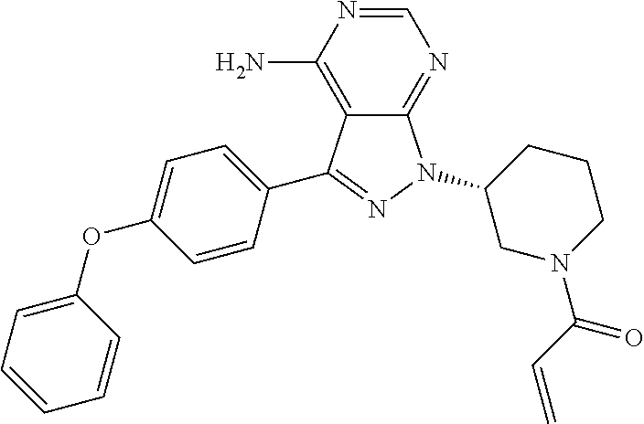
C1(OC2=CC=C(C3=NN(C4CN(C(C=C)=O)CCC4)C4=NC=NC(N)=C43)C=C2)=CC=CC=C1
